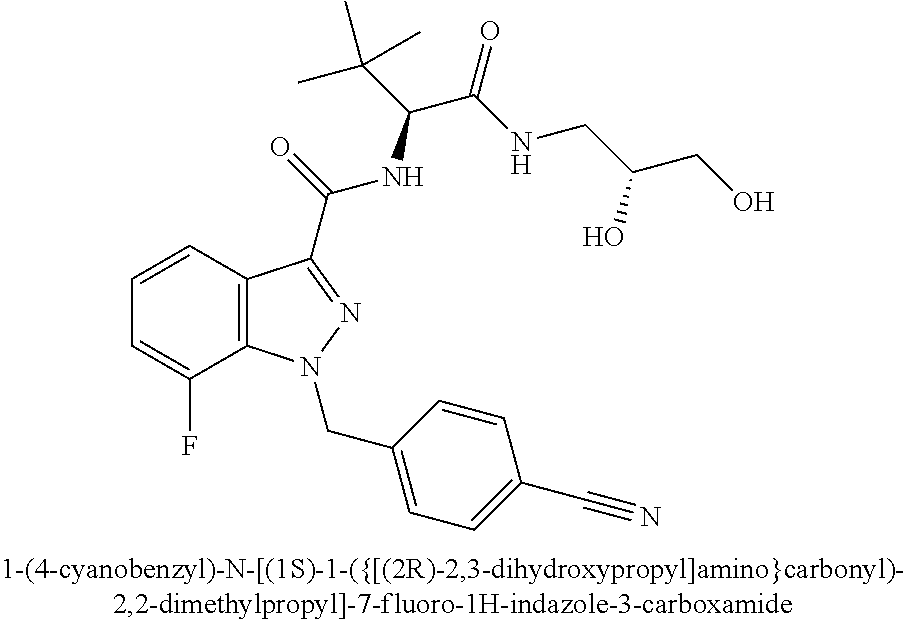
C1=CC2=C(C(F)=C1)N(CC1=CC=C(C#N)C=C1)N=C2C(NC(C(C)(C)C)C(NCC(CO)O)=O)=O
